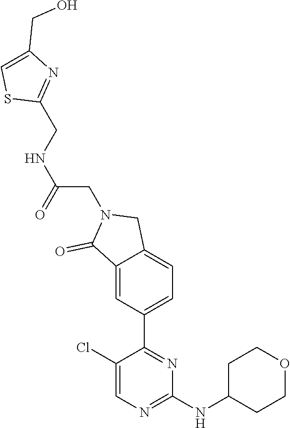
C1(Cl)=CN=C(NC2CCOCC2)N=C1C1=CC=C2C(=C1)C(=O)N(CC(NCC1=NC(CO)=CS1)=O)C2
